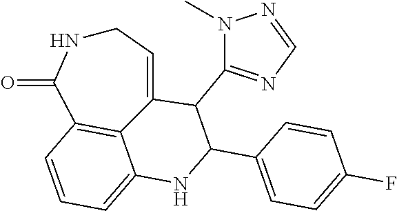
C1NC(=O)C2=C3C(=CC=C2)NC(C2=CC=C(F)C=C2)C(C2=NC=NN2C)C3=C1
